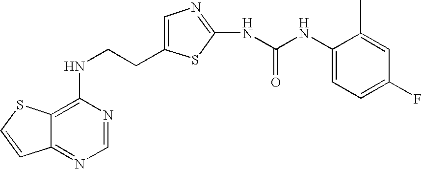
C(CNC1=C2C(=NC=N1)C=CS2)C1=CN=C(NC(=O)NC2=CC=C(F)C=C2C)S1
